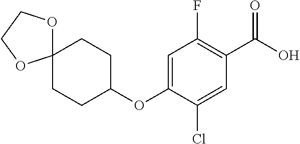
C1(F)=C(C(O)=O)C=C(Cl)C(OC2CCC3(CC2)OCCO3)=C1
